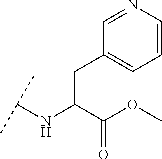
C(C(C(OC)=O)NC(C)C)C1=CC=CN=C1
